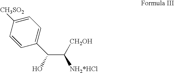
C1([CH3SO2])=CC=C(C(C([CH2OH])[NH2*HCl])O)C=C1
